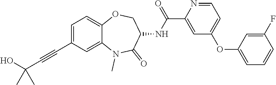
C1=C(C#CC(C)(O)C)C=C2C(=C1)OCC(NC(C1=CC(OC3=CC=CC(F)=C3)=CC=N1)=O)C(=O)N2C
